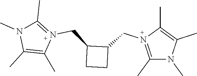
CC1=C(C)N(C)C(C)=N1CC1C(CN2=C(C)N(C)C(C)=C2C)CC1
